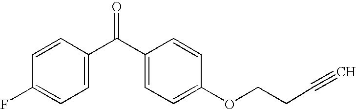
C1=C(C(C2=CC=C(OCCC#C)C=C2)=O)C=CC(F)=C1
